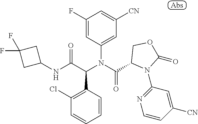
C1(F)=CC(N(C(C2N(C3=NC=CC([CN])=C3)C(=O)OC2)=O)C(C(NC2CC(F)(F)C2)=O)C2=C(Cl)C=CC=C2)=CC([CN])=C1
